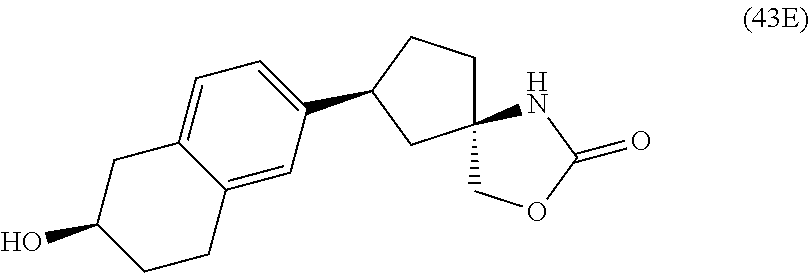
C12(CCC(C3=CC=C4C(=C3)CCC(O)C4)C1)COC(=O)N2
